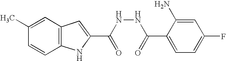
C12=C(C=C(C)C=C1)C=C(C(NNC(C1=CC=C(F)C=C1N)=O)=O)N2
